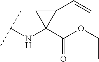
C(NC1(C(=O)OCC)C(C=C)C1)(C)C
